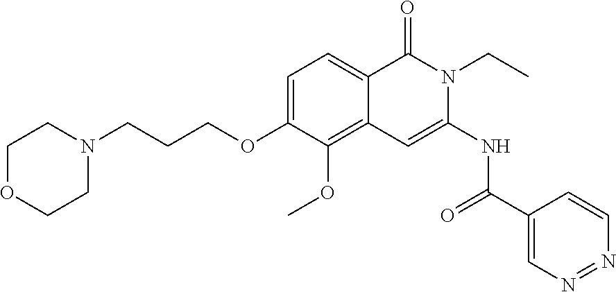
C1=C(OCCCN2CCOCC2)C(OC)=C2C(=C1)C(=O)N(CC)C(NC(=O)C1=CN=NC=C1)=C2
